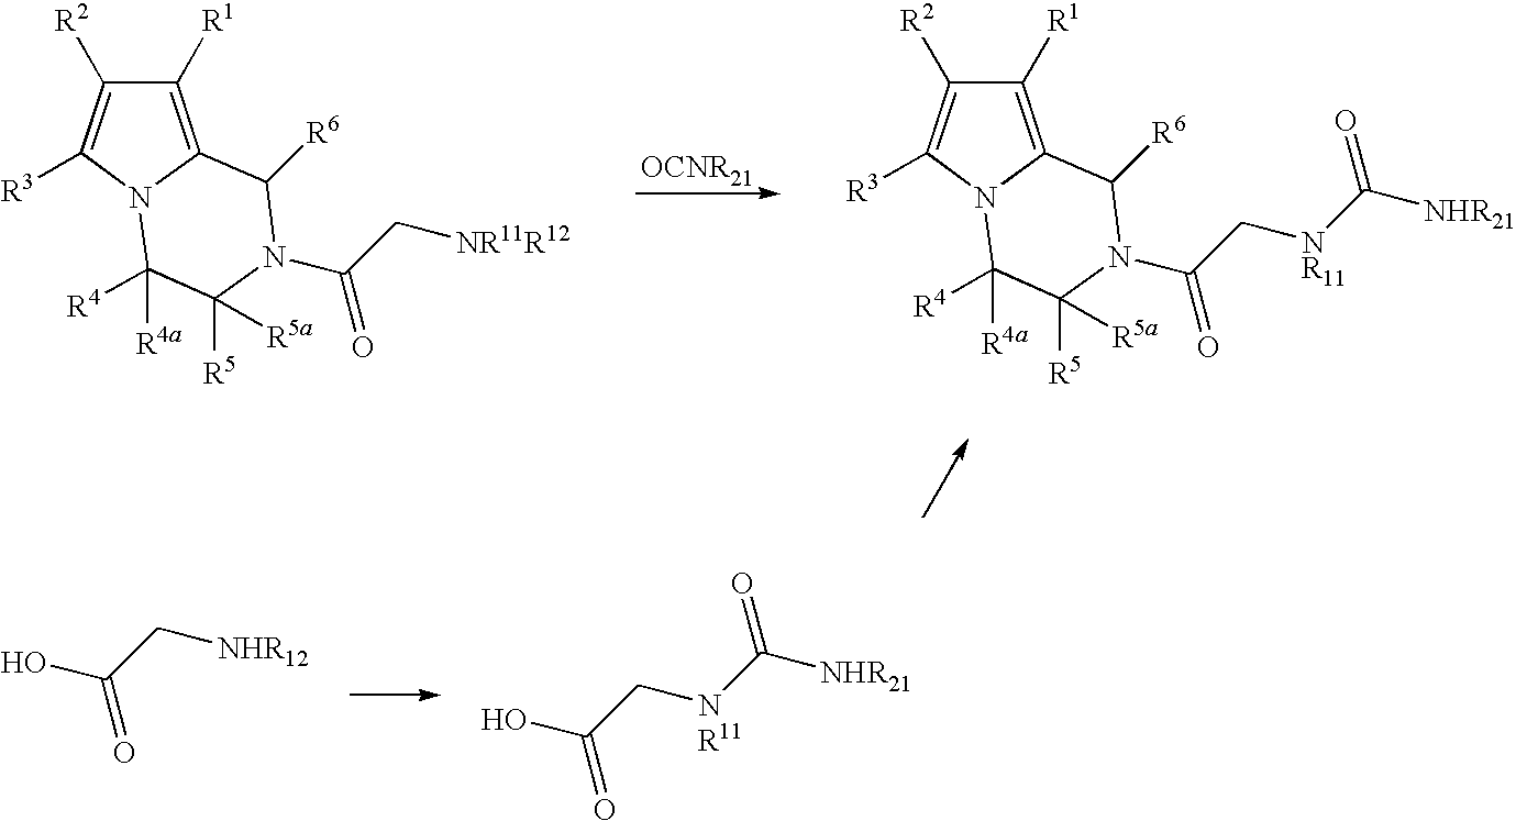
[OCNR21].C1([R1])=C2N(C([R3])=C1[R2])C([R4a])([R4])C([R5])([R5a])N(C(=O)C[NR11]C([NHR21])=O)C2[R6].C1([R1])=C2N(C([R3])=C1[R2])C([R4a])([R4])C([R5])([R5a])N(C(=O)C[NR11R12])C2[R6].OC(=O)C[NHR12].OC(=O)C[NR11]C([NHR21])=O
